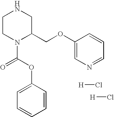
C1CN(C(=O)OC2=CC=CC=C2)C(COC2=CN=CC=C2)CN1.[H]Cl.[H]Cl
